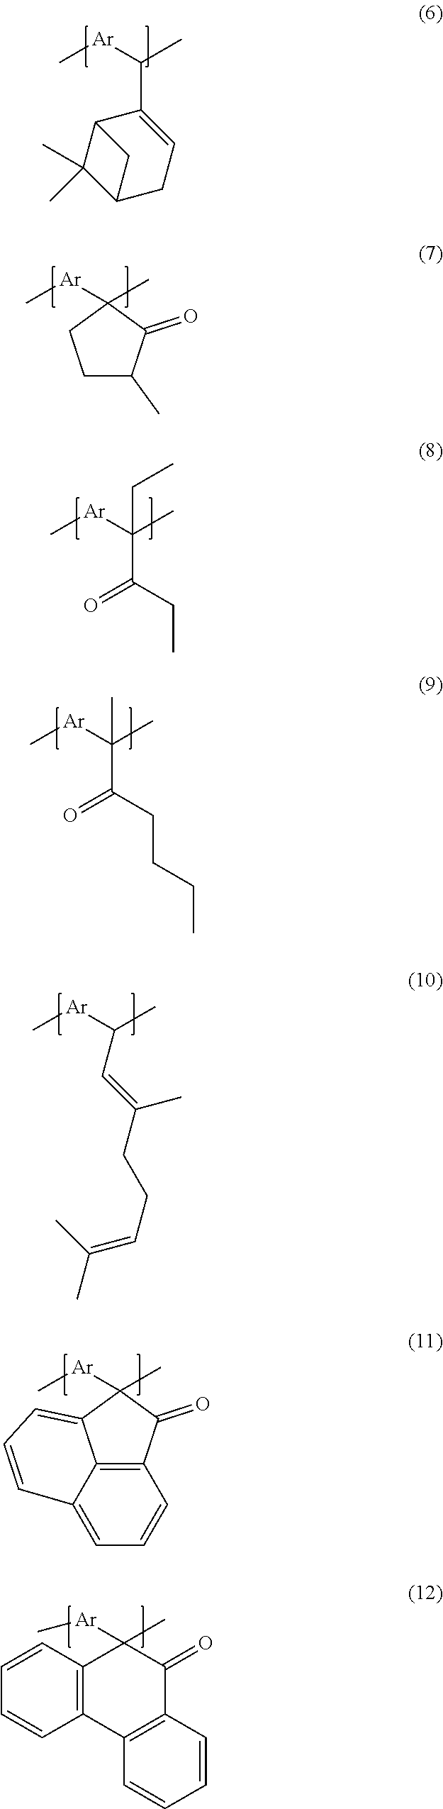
C[Ar]C(C)C1=CCC2C(C)(C)C1C2.C[Ar]C1(C)CCC(C)C1=O.C[Ar]C(C)(C(CC)=O)CC.C[Ar]C(C)(C(CCCC)=O)C.C[Ar]C(C)C=C(CCC=C(C)C)C.C[Ar]C1(C)C2=CC=CC3=CC=CC(=C23)C1=O.C[Ar]C1(C)C2=C(C3=C(C1=O)C=CC=C3)C=CC=C2
